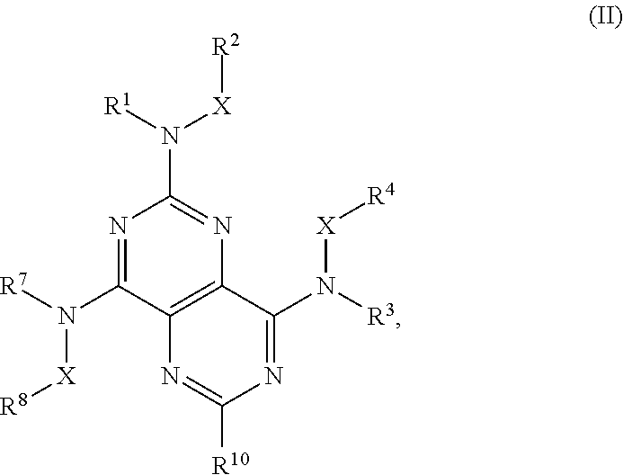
N1=C(N([R7])[X][R8])C2=C(N=C1N([R1])[X][R2])C(N([R3])[X][R4])=NC([R10])=N2
